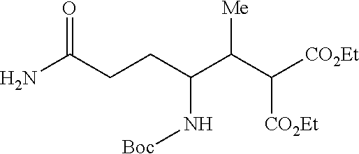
C(CC(C(C([CO2Et])[CO2Et])[Me])N[Boc])C(N)=O
